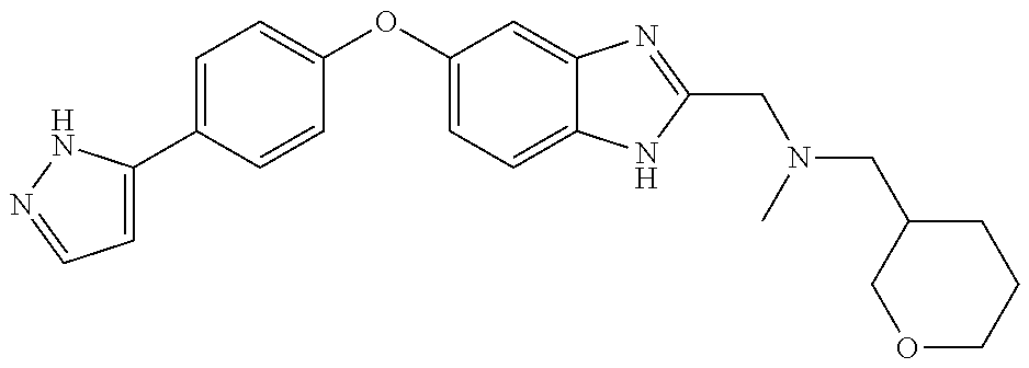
C1=C(C2=CC=C(OC3=CC=C4C(=C3)N=C(CN(C)CC3COCCC3)N4)C=C2)NN=C1
